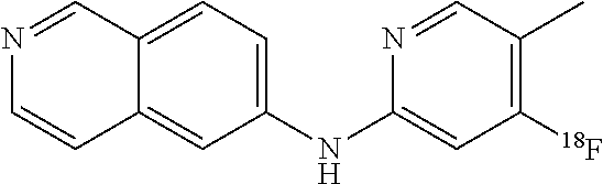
C1(NC2=CC([18F])=C(C)C=N2)=CC=C2C(=C1)C=CN=C2
